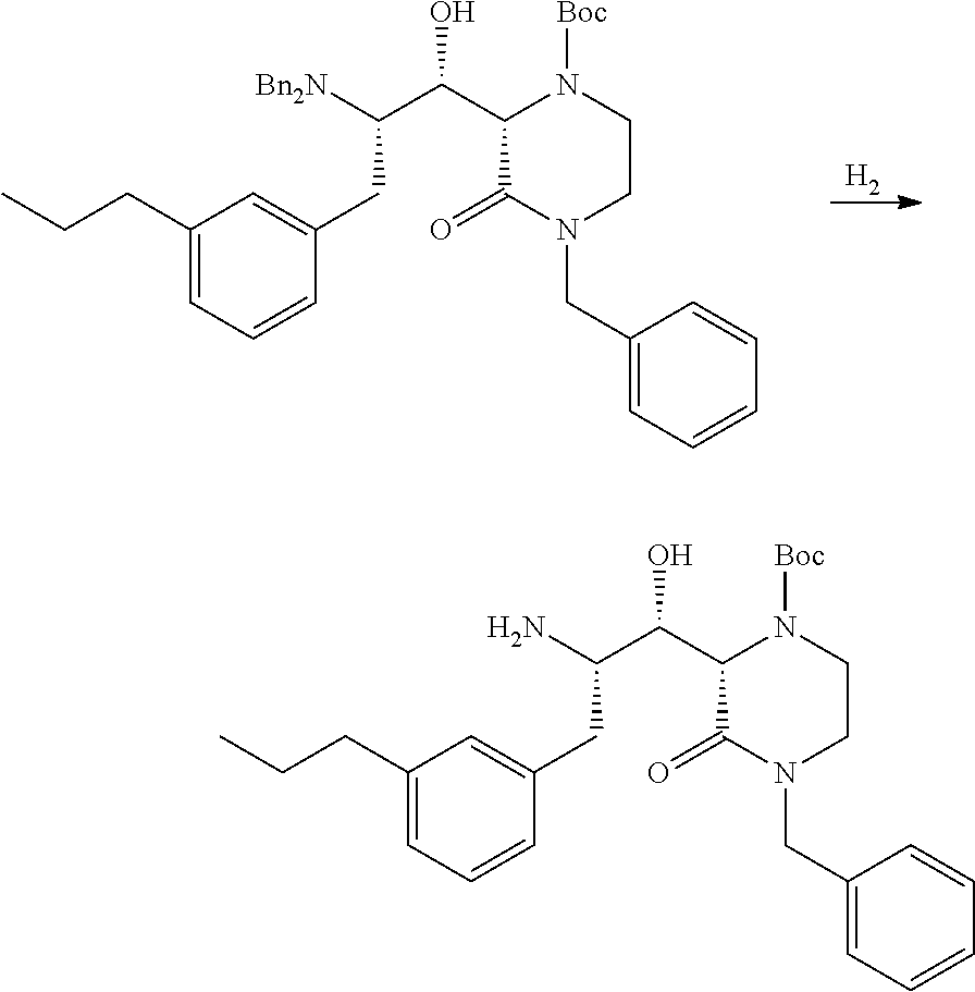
C1(CCC)=CC=CC(CC([Bn2N])C(C2C(=O)N(CC3=CC=CC=C3)CCN2[Boc])O)=C1.[H2].C1(CCC)=CC=CC(CC(N)C(C2C(=O)N(CC3=CC=CC=C3)CCN2[Boc])O)=C1
